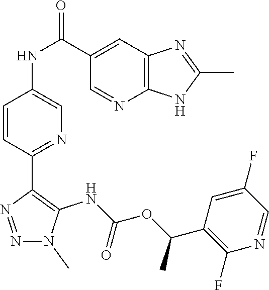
N1(C)N=NC(C2=NC=C(NC(C3=CC4=C(NC(C)=N4)N=C3)=O)C=C2)=C1NC(OC(C1=C(F)N=CC(F)=C1)C)=O
